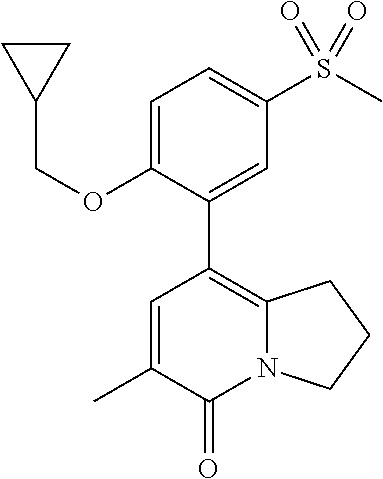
C1(C2=C3N(C(=O)C(C)=C2)CCC3)=CC(S(C)(=O)=O)=CC=C1OCC1CC1
